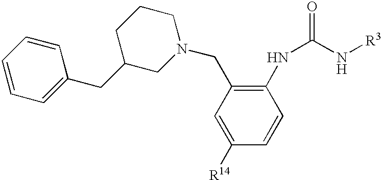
C1=C([R14])C=CC(NC(=O)N[R3])=C1CN1CCCC(CC2=CC=CC=C2)C1
